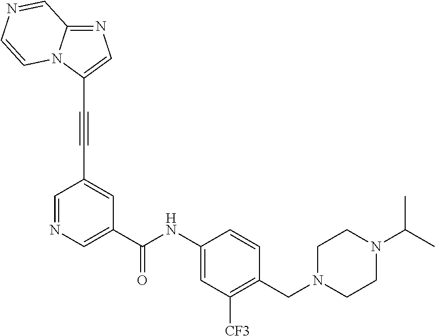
N1=CC(C#CC2=CN=C3N2C=CN=C3)=CC(C(=O)NC2=CC([CF3])=C(CN3CCN(C(C)C)CC3)C=C2)=C1
